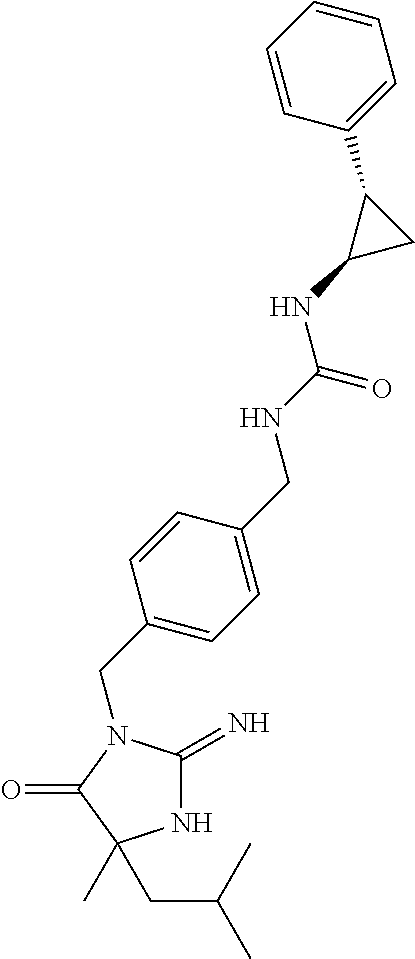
N1C(=N)N(CC2=CC=C(CNC(=O)NC3CC3C3=CC=CC=C3)C=C2)C(=O)C1(C)CC(C)C
